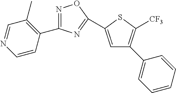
C1(C2=CC(C3=CC=CC=C3)=C([CF3])S2)=NC(C2=C(C)C=NC=C2)=NO1
